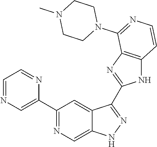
C1(C2=NC=C3C(=C2)C(C2=NC4=C(N2)C=CN=C4N2CCN(C)CC2)=NN3)=CN=CC=N1
